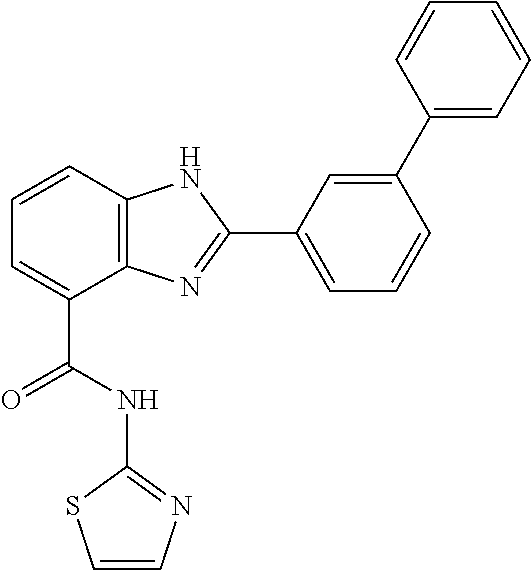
C1=CC2=C(C(C(NC3=NC=CS3)=O)=C1)N=C(C1=CC=CC(C3=CC=CC=C3)=C1)N2
